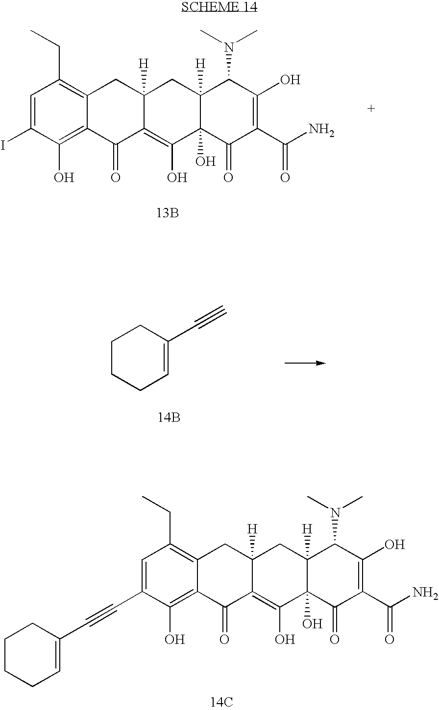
C1=C(I)C(O)=C2C(=C1CC)CC1([H])C(=C(O)C3(O)C([H])(C1)C(N(C)C)C(O)=C(C(N)=O)C3=O)C2=O.[13B].C1CCC=C(C#C)C1.[14B].C1=C(C#CC2=CCCCC2)C(O)=C2C(=C1CC)CC1([H])C(=C(O)C3(O)C([H])(C1)C(N(C)C)C(O)=C(C(N)=O)C3=O)C2=O.[14C]
